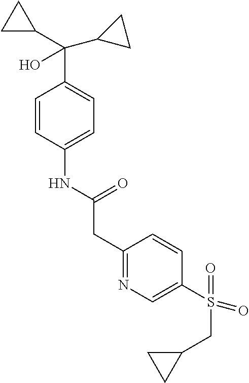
C1=CC(NC(CC2=NC=C(S(=O)(CC3CC3)=O)C=C2)=O)=CC=C1C(C1CC1)(O)C1CC1
